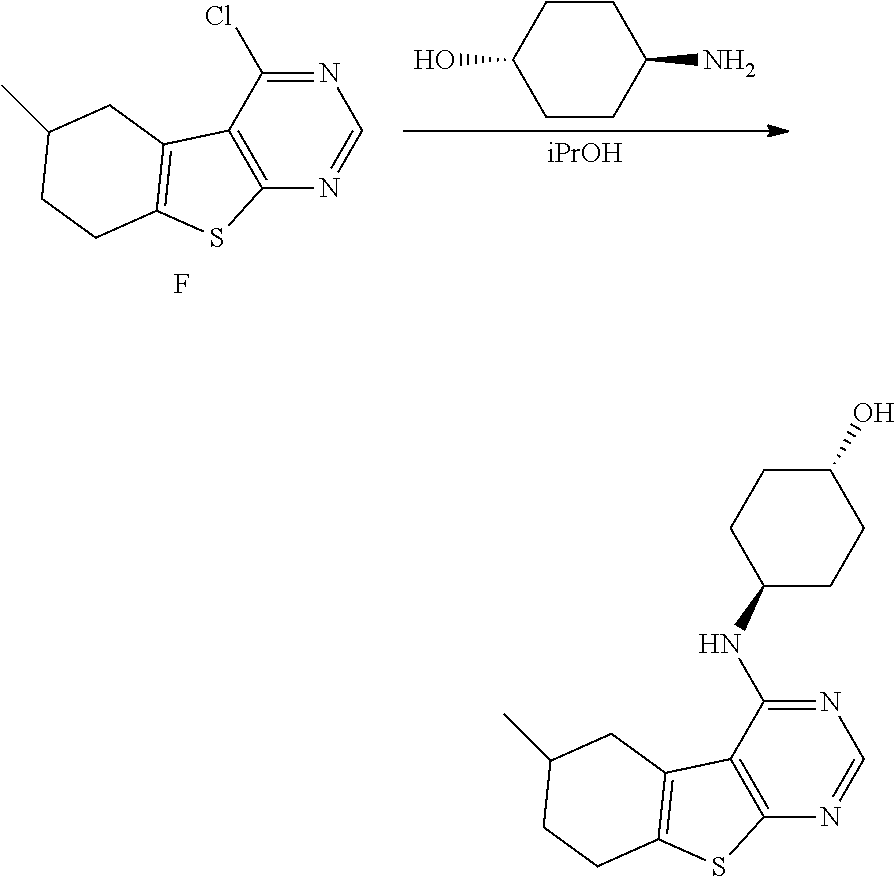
N1=C(Cl)C2=C(N=C1)SC1=C2CC(C)CC1.F.C1CC(N)CCC1O.[iPrOH].N1=C(NC2CCC(O)CC2)C2=C(N=C1)SC1=C2CC(C)CC1
